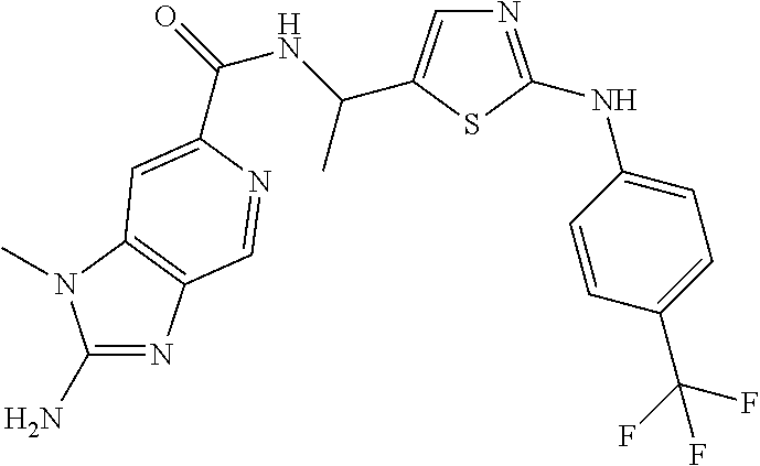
N1=C(NC2=CC=C(C(F)(F)F)C=C2)SC(C(NC(=O)C2=CC3=C(N=C(N)N3C)C=N2)C)=C1
